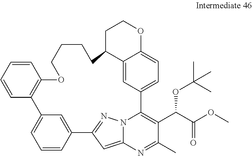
C1=CC=CC2=C1OCCCCC1C3=CC(=CC=C3OCC1)C1=C(C(OC(C)(C)C)C(=O)OC)C(C)=NC3=CC(=NN31)C1=CC2=CC=C1
